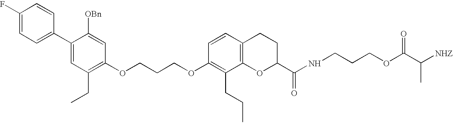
C1(F)=CC=C(C2=CC(CC)=C(OCCCOC3=C(CCC)C4=C(C=C3)CCC(C(NCCCOC(C([NHZ])C)=O)=O)O4)C=C2[OBn])C=C1
